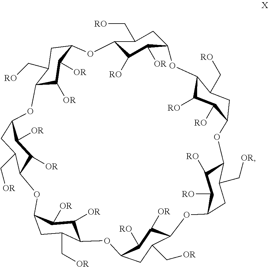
C12C([RO])C([RO])C(CC1C[OR])OC1C([OR])C([RO])C(CC1C[OR])OC1C([OR])C([OR])C(CC1C[OR])OC1C([OR])C([OR])C(CC1C[OR])OC1C([OR])C([OR])C(CC1C[RO])OC1C([RO])C([OR])C(CC1C[RO])OC1C([RO])C([RO])C(O2)CC1C[RO]
